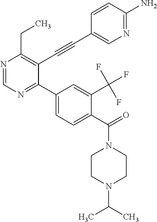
N1=CN=C(C2=CC=C(C(N3CCN(C(C)C)CC3)=O)C(C(F)(F)F)=C2)C(C#CC2=CN=C(N)C=C2)=C1CC
